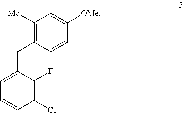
C1([Me])=C(CC2=CC=CC(Cl)=C2F)C=CC([OMe])=C1
